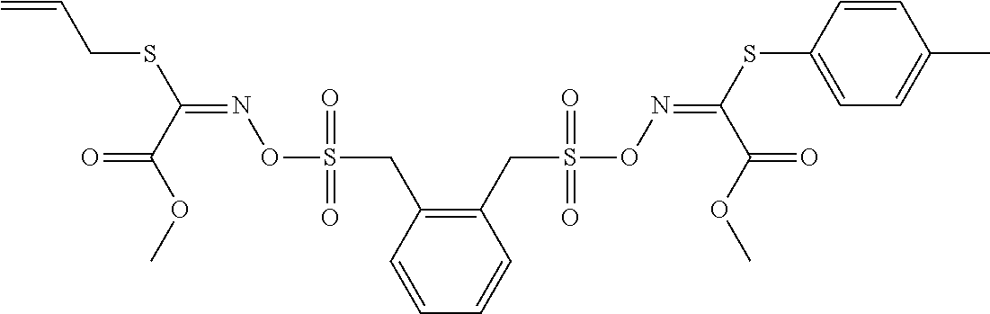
C1=CC(CS(ON=C(SCC=C)C(OC)=O)(=O)=O)=C(CS(=O)(=O)ON=C(SC2=CC=C(C)C=C2)C(OC)=O)C=C1
